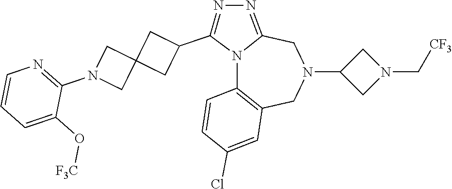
N12C3=C(CN(C4CN(C[CF3])C4)CC1=NN=C2C1CC2(C1)CN(C1=NC=CC=C1O[F3C])C2)C=C(Cl)C=C3
